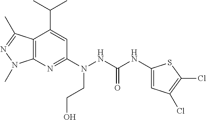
C12=C(N=C(N(CCO)NC(NC3=CC(Cl)=C(Cl)S3)=O)C=C1C(C)C)N(C)N=C2C
